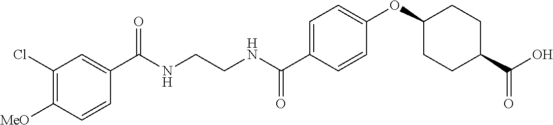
C1(Cl)=C([MeO])C=CC(C(NCCNC(C2=CC=C(OC3CCC(C(O)=O)CC3)C=C2)=O)=O)=C1
